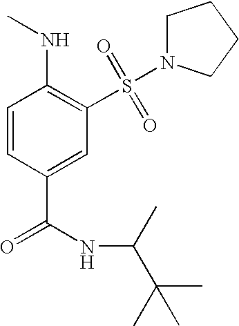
C1=CC(C(=O)NC(C(C)(C)C)C)=CC(S(=O)(=O)N2CCCC2)=C1NC
